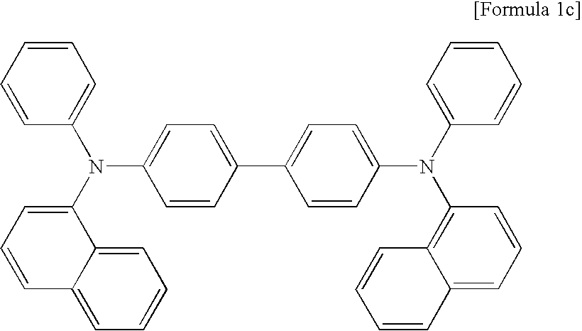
C1=C(C2=CC=C(N(C3=CC=CC=C3)C3=C4C(=CC=C3)C=CC=C4)C=C2)C=CC(N(C2=CC=CC3=CC=CC=C23)C2=CC=CC=C2)=C1
